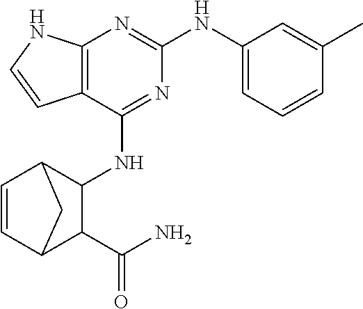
C12=C(N=C(NC3=CC=CC(C)=C3)N=C1NC1C3C=CC(C1C(N)=O)C3)NC=C2
